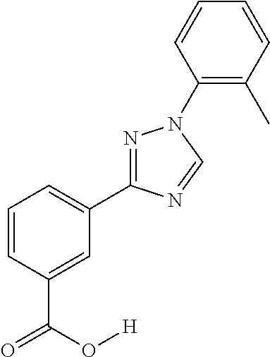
C1=CC=C(C2=NN(C3=C(C)C=CC=C3)C=N2)C=C1C(=O)O[H]
